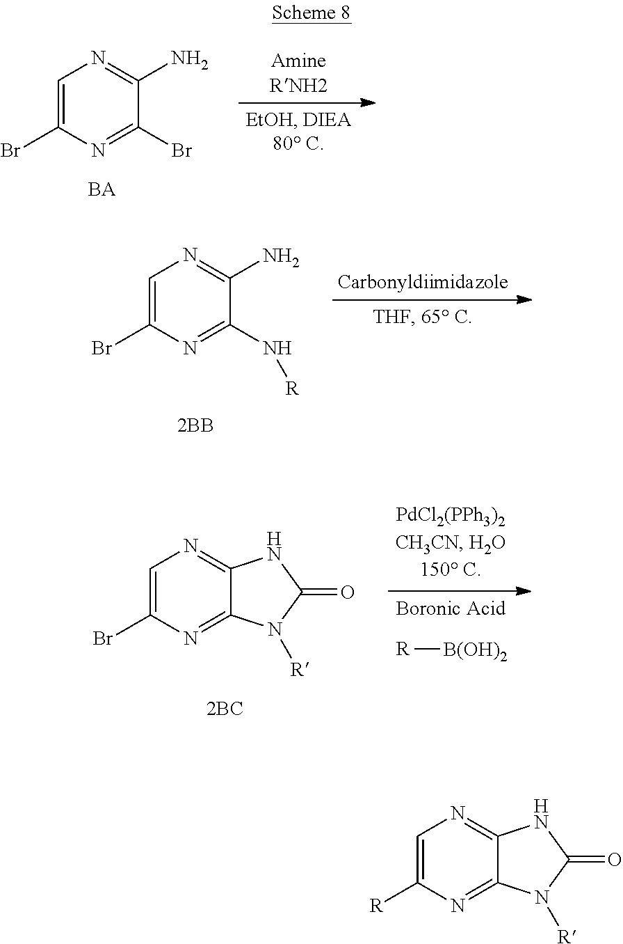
C1=C([R])N=C2C(=N1)NC(=O)N2[R].C1=C(Br)N=C(Br)C(N)=N1.C1=C(Br)N=C(N[R])C(N)=N1.C1=C(Br)N=C2C(=N1)NC(=O)N2[R].[R][B(OH)2]
